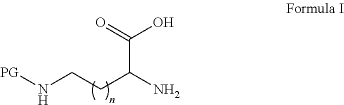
C(C(N)CCN[PG])(=O)O
